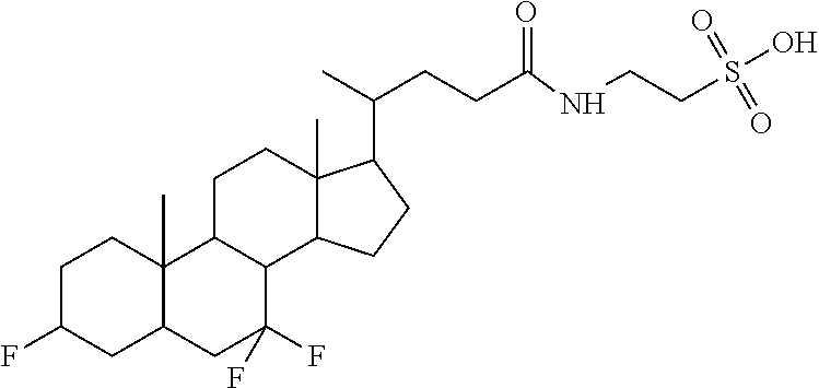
C1C(F)CC2C(C)(C1)C1C(C(F)(F)C2)C2C(C)(CC1)C(C(C)CCC(NCCS(O)(=O)=O)=O)CC2
